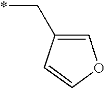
C1=C(C*)C=CO1
